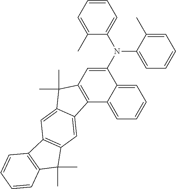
C12=C(C=C(N(C3=CC=CC=C3C)C3=CC=CC=C3C)C3=CC=CC=C13)C(C)(C)C1=CC3=C(C=C21)C(C)(C)C1=C3C=CC=C1
